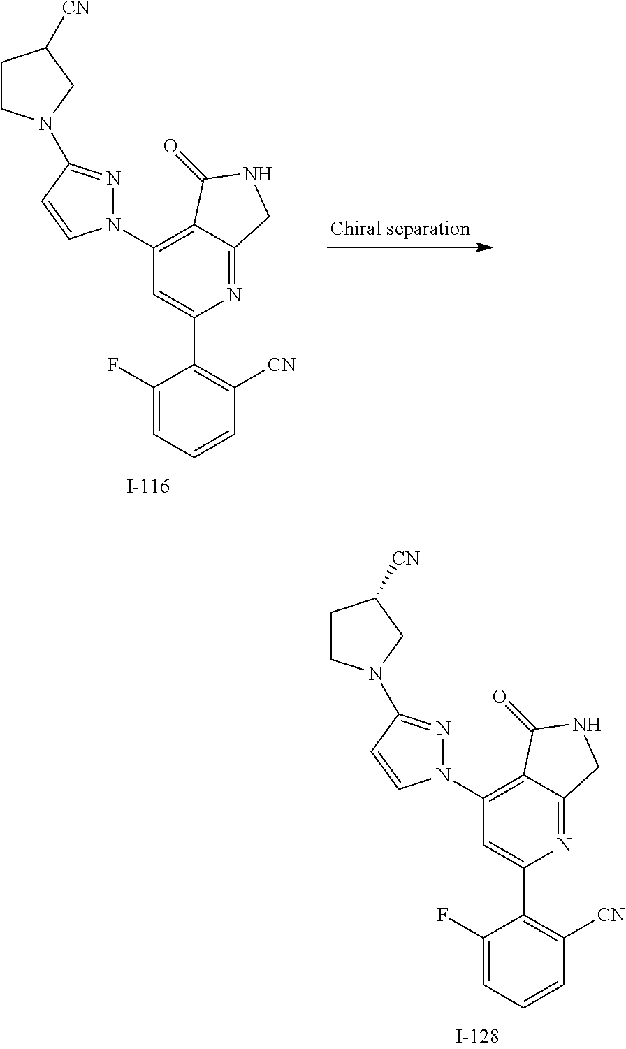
N1=C2C(=C(N3N=C(N4CCC([CN])C4)C=C3)C=C1C1=C([CN])C=CC=C1F)C(=O)NC2.N1=C2C(=C(N3N=C(N4CCC([CN])C4)C=C3)C=C1C1=C([CN])C=CC=C1F)C(=O)NC2
